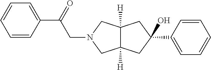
C(C(C1=CC=CC=C1)=O)N1CC2([H])C([H])(C1)CC(O)(C1=CC=CC=C1)C2
